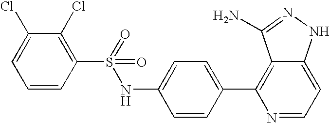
C1(Cl)=CC=CC(S(=O)(=O)NC2=CC=C(C3=C4C(=CC=N3)NN=C4N)C=C2)=C1Cl
